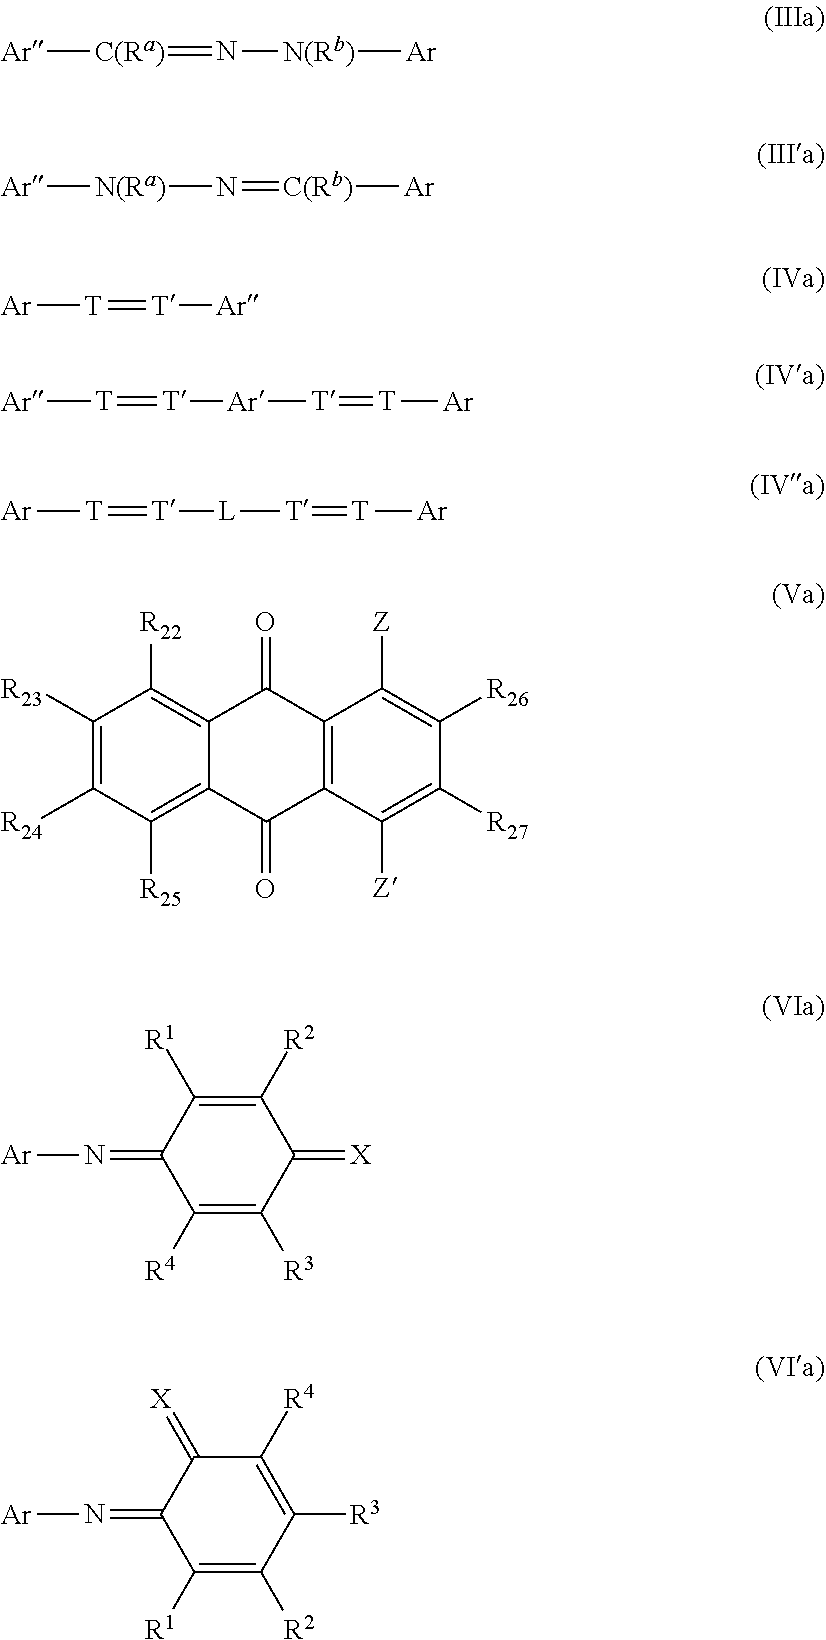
[Ar][C(Ra)]=N[N(Rb)][Ar].[Ar][N(Ra)]N=[C(Rb)][Ar].[Ar][T]=[T][Ar].[Ar][T]=[T][Ar][T]=[T][Ar].[Ar][T]=[T][L][T]=[T][Ar].C1([R23])=C([R24])C([R25])=C2C(=C1[R22])C(=O)C1=C(C2=O)C([Z])=C([R27])C([R26])=C1[Z].C1(=N[Ar])C([R4])=C([R3])C(=[X])C([R2])=C1[R1].C1(=N[Ar])C([R1])=C([R2])C([R3])=C([R4])C1=[X]
